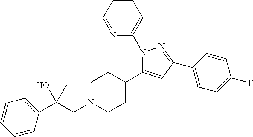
C1(C(CN2CCC(C3=CC(C4=CC=C(F)C=C4)=NN3C3=CC=CC=N3)CC2)(O)C)=CC=CC=C1
